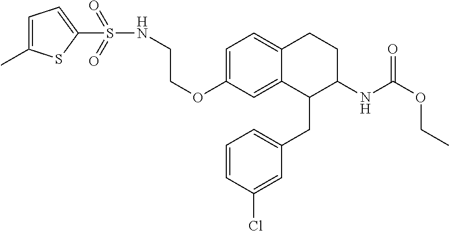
C1=C(OCCNS(=O)(=O)C2=CC=C(C)S2)C=C2C(=C1)CCC(NC(OCC)=O)C2CC1=CC=CC(Cl)=C1
